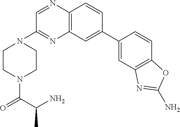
C12=C(C=C(C3=CC4=C(C=C3)OC(N)=N4)C=C1)N=C(N1CCN(C(=O)C(N)C)CC1)C=N2
